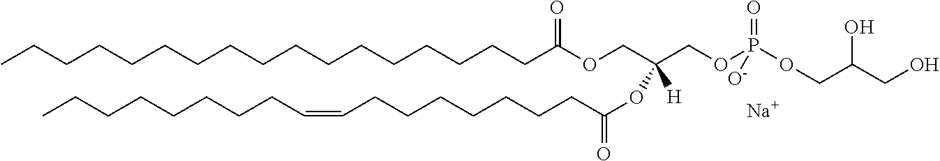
CCCCCCCCCCCCCCCCCC(OCC(COP(OCC(O)CO)(=O)[O-])(OC(=O)CCCCCCCC=CCCCCCCCC)[H])=O.[Na]
